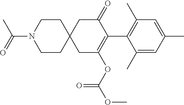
C1(C)=CC(C)=CC(C)=C1C1=C(OC(OC)=O)CC2(CC1=O)CCN(C(C)=O)CC2
